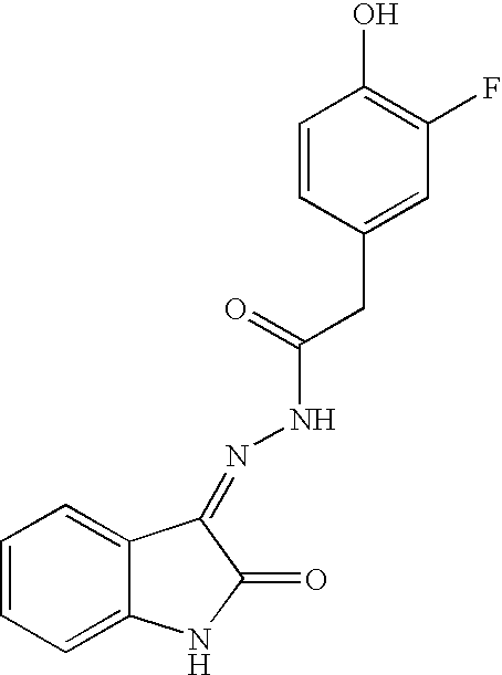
C1=CC=C2C(=C1)C(=NNC(=O)CC1=CC(F)=C(O)C=C1)C(=O)N2
